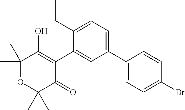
C1(C2=CC=C(CC)C(C3=C(O)C(C)(C)OC(C)(C)C3=O)=C2)=CC=C(Br)C=C1
